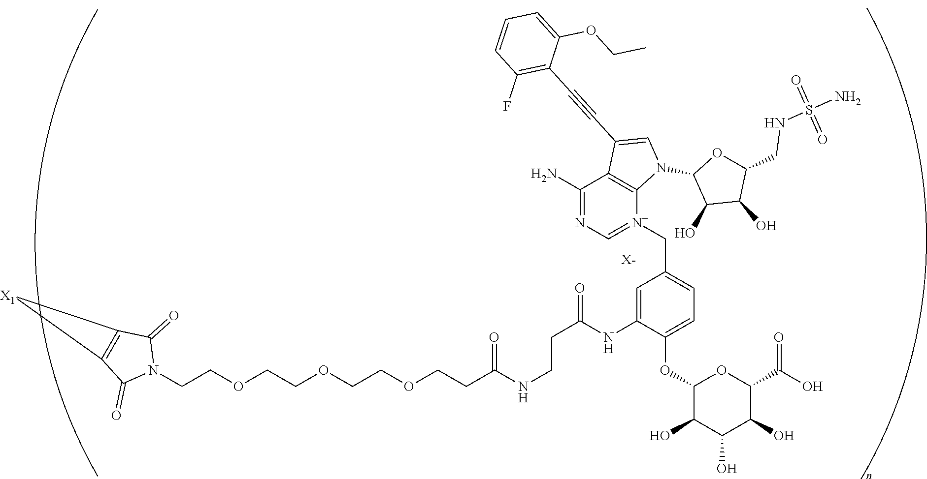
C(COCCOCCOCCC(NCCC(=O)NC1=CC(C[N+]2=CN=C(N)C3=C2N(C2C(O)C(O)C(CNS(N)(=O)=O)O2)C=C3C#CC2=C(F)C=CC=C2OCC)=CC=C1OC1C(O)C(O)C(O)C(C(O)=O)O1)=O)N1C(=O)C2=C(C1=O)[X1]2.[X-]
